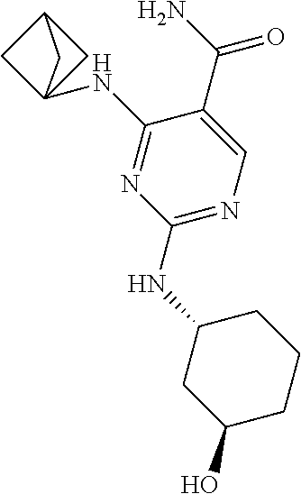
N1=C(NC2CC(O)CCC2)N=C(NC23CC(C2)C3)C(C(=O)N)=C1
